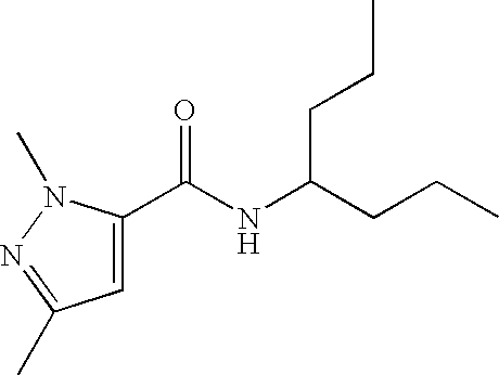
C1(C(NC(CCC)CCC)=O)=CC(C)=NN1C
